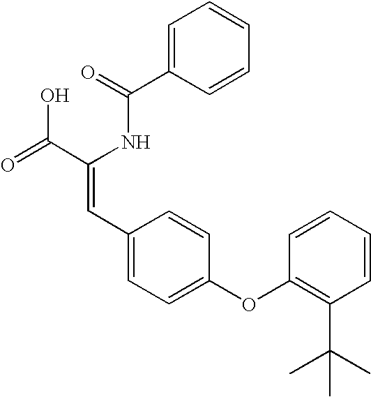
C1=C(C(=O)NC(C(=O)O)=CC2=CC=C(OC3=C(C(C)(C)C)C=CC=C3)C=C2)C=CC=C1
